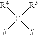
C([R5])([#])([#])[R4]
